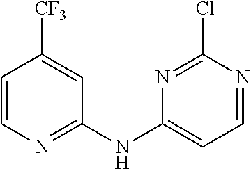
C1=CN=C(NC2=CC=NC(Cl)=N2)C=C1[CF3]
